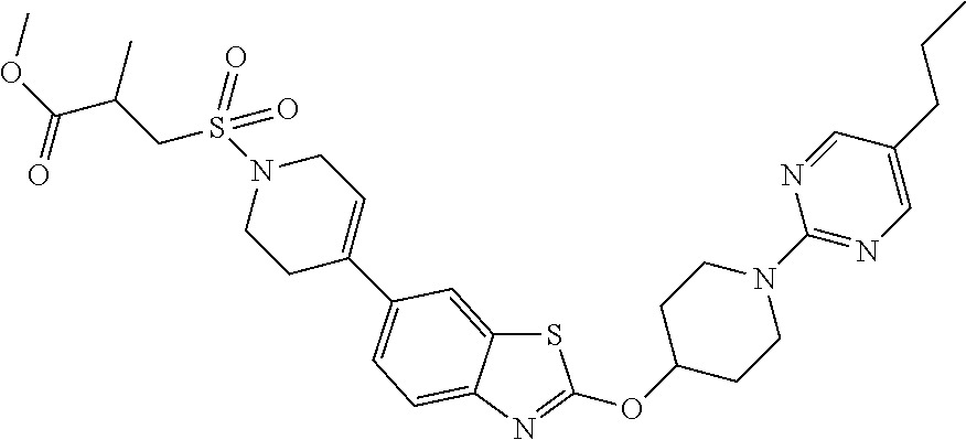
N1(S(CC(C(OC)=O)C)(=O)=O)CCC(C2=CC=C3C(=C2)SC(OC2CCN(C4=NC=C(CCC)C=N4)CC2)=N3)=CC1
